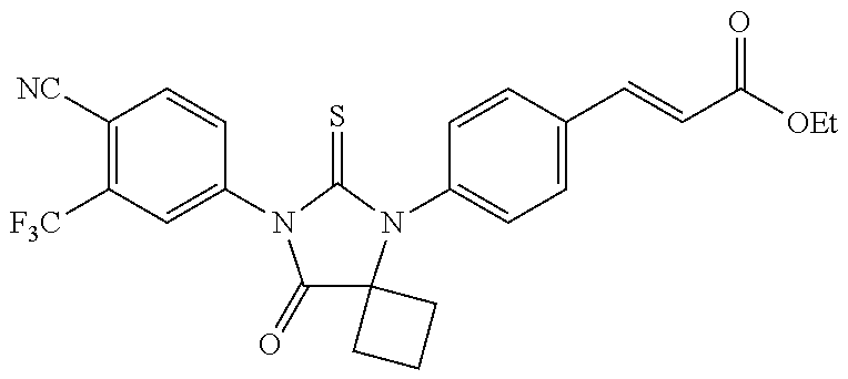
C1([NC])=C([F3C])C=C(N2C(=O)C3(N(C4=CC=C(C=CC(=O)[OEt])C=C4)C2=S)CCC3)C=C1
